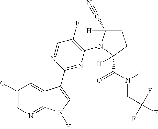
C1(Cl)=CN=C2C(=C1)C(C1=NC(N3C(C#N)([H])CCC3(C(N([H])CC(F)(F)F)=O)[H])=C(F)C=N1)=CN2[H]
